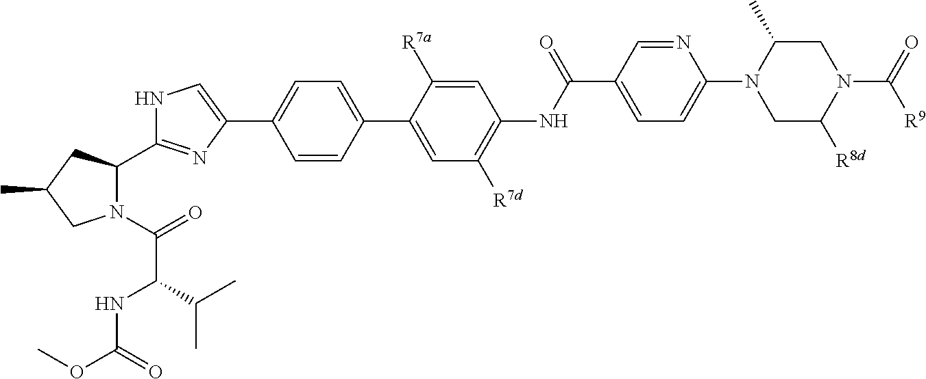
N1C=C(C2=CC=C(C3=CC([R7d])=C(NC(C4=CC=C(N5CC([R8d])N(C(=O)[R9])CC5C)N=C4)=O)C=C3[R7a])C=C2)N=C1C1N(C(=O)C(NC(OC)=O)C(C)C)CC(C)C1
